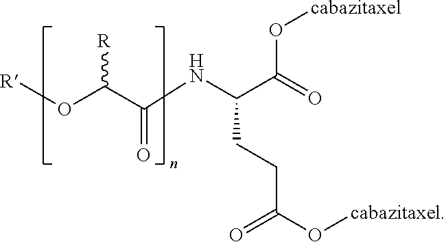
O(C(C(NC(C(=O)O[cabazitaxel])CCC(O[cabazitaxel])=O)=O)[R])[R]
